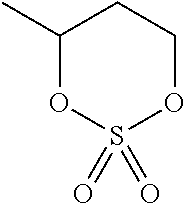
C1(C)OS(=O)(=O)OCC1
